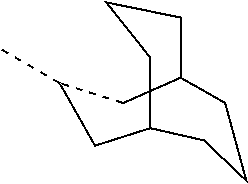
C1C2CCCC(CC1C)CCC2
